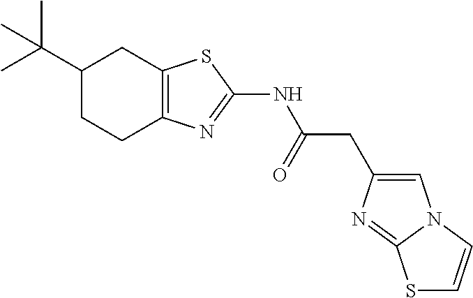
C1(C(C)(C)C)CCC2=C(C1)SC(NC(CC1=CN3C(=N1)SC=C3)=O)=N2
